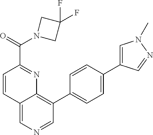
C1=CC2=CN=CC(C3=CC=C(C4=CN(C)N=C4)C=C3)=C2N=C1C(=O)N1CC(F)(F)C1
